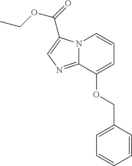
C1=C(OCC2=CC=CC=C2)C2=NC=C(C(=O)OCC)N2C=C1
